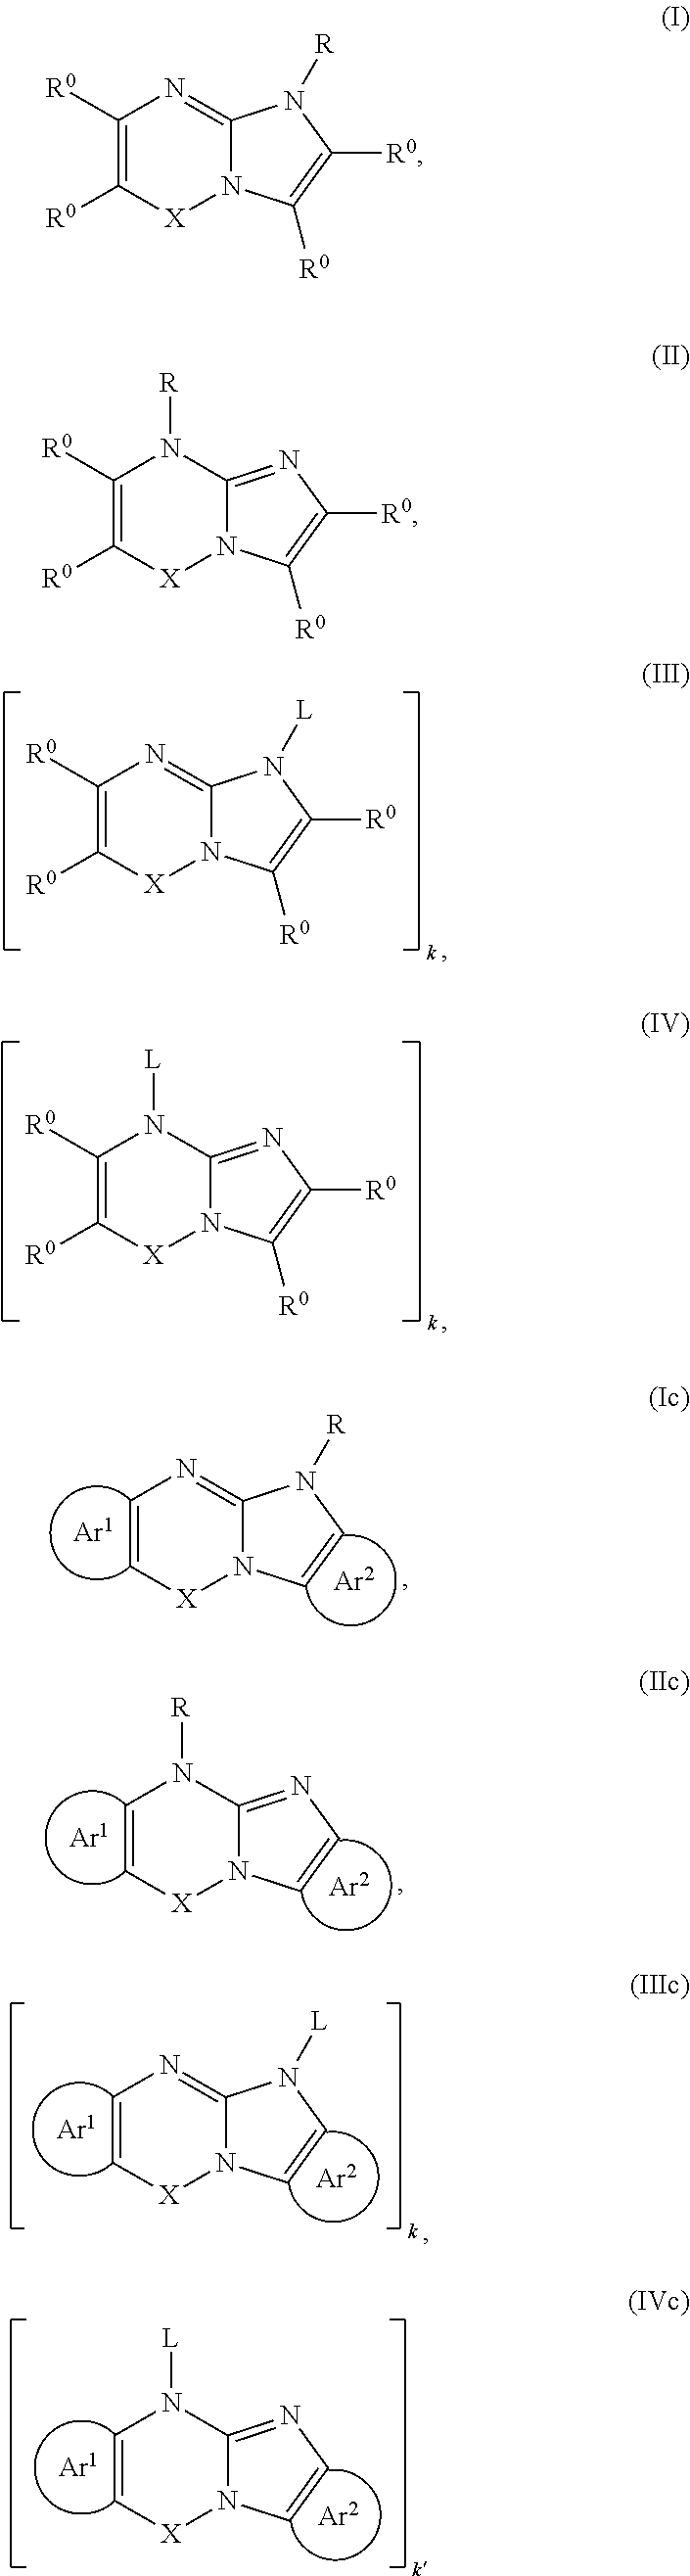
C1([R0])=C([R0])[X]N2C(=N1)N([L])C([R0])=C2[R0].C1([R0])=C([R0])[X]N2C(=NC([R0])=C2[R0])N1[L].C1=C[X]N2C(=N1)N([R])C=C2.C1=C[X]N2C(=NC=C2)N1[R].C1=C[X]N2C(=N1)N([L])C=C2.C1=C[X]N2C(=NC=C2)N1[L].C1([R0])=C([R0])[X]N2C(=N1)N([R])C([R0])=C2[R0].C1([R0])=C([R0])[X]N2C(=NC([R0])=C2[R0])N1[R]
